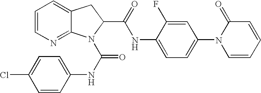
ClC1=CC=C(NC(=O)N2C3=NC=CC=C3CC2C(NC2=CC=C(N3C=CC=CC3=O)C=C2F)=O)C=C1
